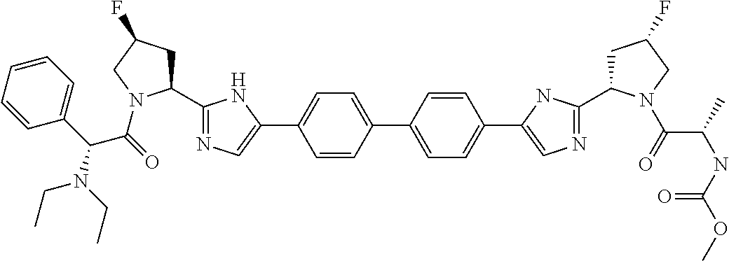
C1=C(C2=CN=C(C3CC(F)CN3C(=O)C(C3=CC=CC=C3)N(CC)CC)N2)C=CC(C2=CC=C(C3=CN=C(C4CC(F)CN4C(=O)C(NC(=O)OC)C)N3)C=C2)=C1
